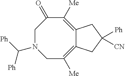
C12=C([Me])CN(C([Ph])[Ph])CC(=O)C([Me])=C1CC([Ph])([CN])C2
